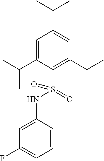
C1=C(C(C)C)C(S(=O)(NC2=CC(F)=CC=C2)=O)=C(C(C)C)C=C1C(C)C
